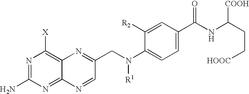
C1=C(C(NC([COOH])CC[HOOC])=O)C=C([R2])C(N(CC2=NC3=C([X])N=C(N)N=C3N=C2)[R1])=C1
